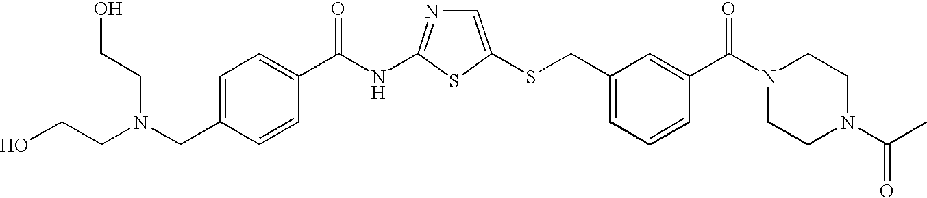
C1=C(SCC2=CC=CC(C(N3CCN(C(=O)C)CC3)=O)=C2)SC(NC(=O)C2=CC=C(CN(CCO)CCO)C=C2)=N1
